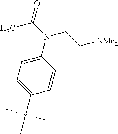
C1=C(N(CC[NMe2])C(C)=O)C=CC(C(C)(C)C)=C1
